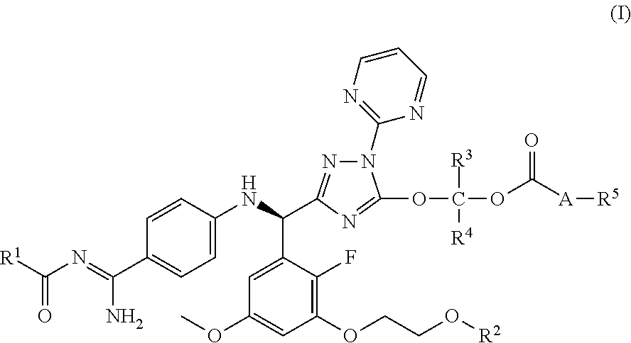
[R1]C(N=C(C1=CC=C(NC(C2=NN(C3=NC=CC=N3)C(OC(OC([A][R5])=O)([R3])[R4])=N2)C2=CC(OC)=CC(OCCO[R2])=C2F)C=C1)N)=O
